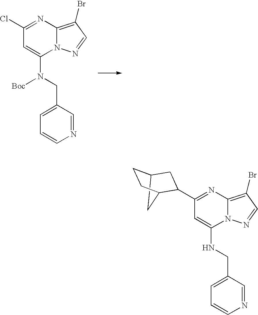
C1(Cl)=NC2=C(Br)C=NN2C(N([Boc])CC2=CC=CN=C2)=C1.C1(C2CC3CCC2C3)=NC2=C(Br)C=NN2C(NCC2=CC=CN=C2)=C1
